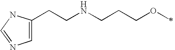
C1=C(CCNCCCOC)NC=N1
